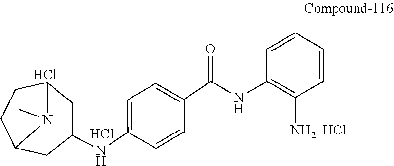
C1=C(NC2CC3CCC(C2)N3C)C=CC(C(=O)NC2=C([NH2  HCl])C=CC=C2)=C1.Cl.Cl
